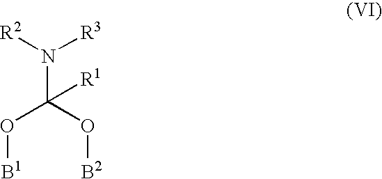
N(C(O[B2])(O[B1])[R1])([R2])[R3]
